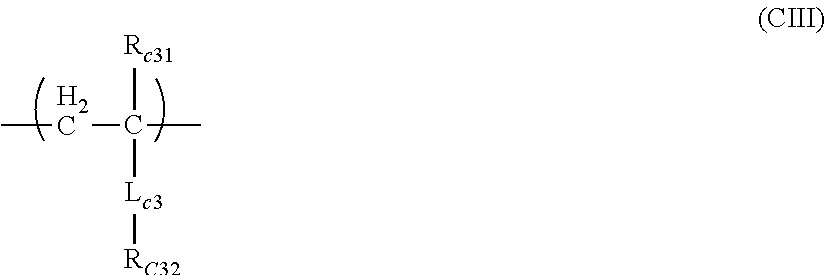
C([Lc3][RC32])([Rc31])(CC)C
